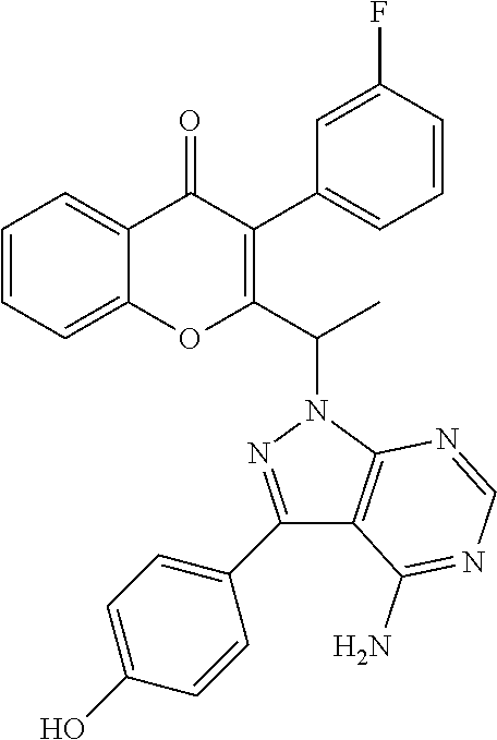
C1=CC=C2C(=C1)OC(C(N1N=C(C3=CC=C(O)C=C3)C3=C1N=CN=C3N)C)=C(C1=CC=CC(F)=C1)C2=O
